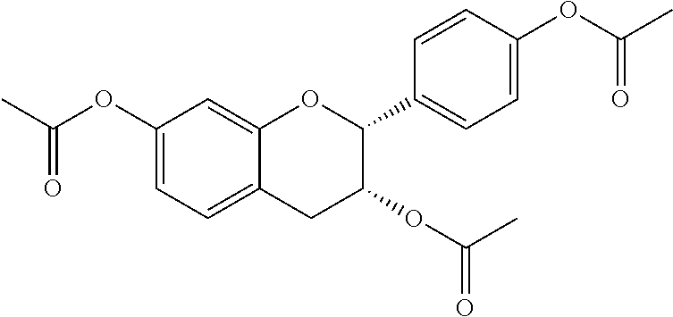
C1=C(OC(=O)C)C=C2C(=C1)CC(OC(C)=O)C(C1=CC=C(OC(C)=O)C=C1)O2
